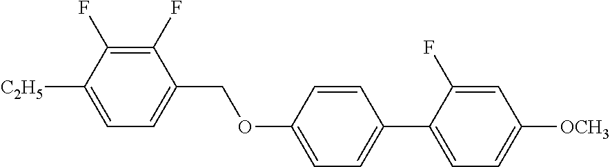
C1(F)=C(F)C([C2H5])=CC=C1COC1=CC=C(C2=CC=C([OCH3])C=C2F)C=C1
